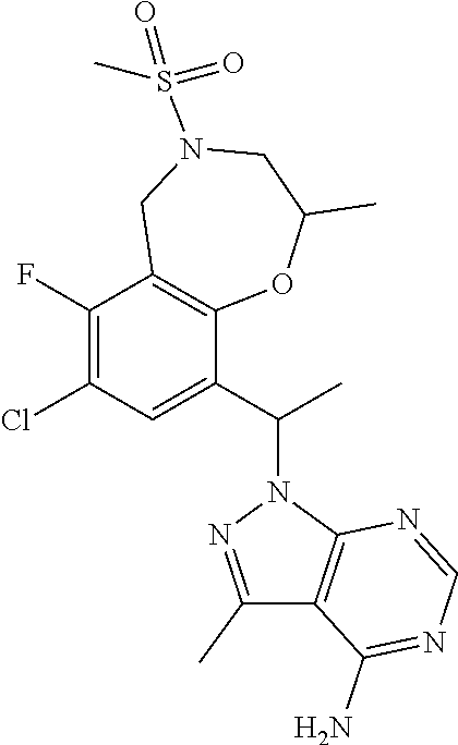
C1(F)=C(Cl)C=C(C(C)N2N=C(C)C3=C2N=CN=C3N)C2=C1CN(S(=O)(=O)C)CC(C)O2
